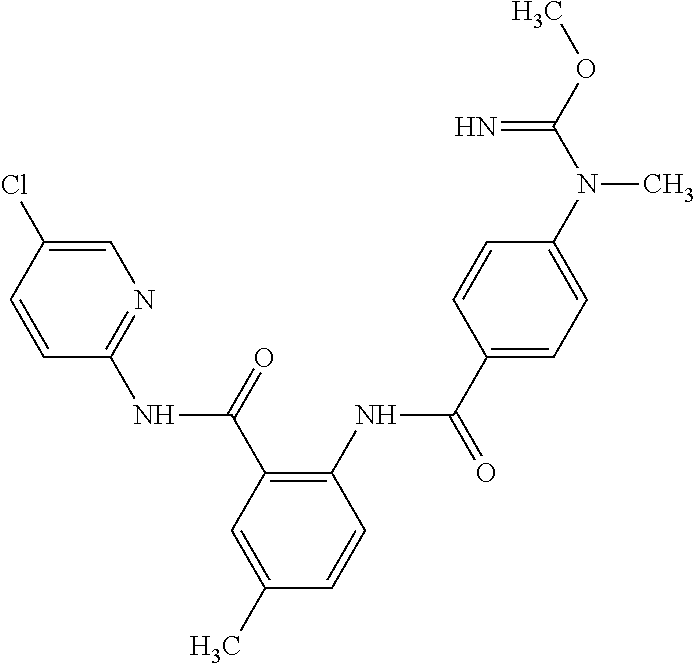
C1(NC(C2=CC=C(N(C(OC)=N)C)C=C2)=O)=C(C(=O)NC2=NC=C(Cl)C=C2)C=C(C)C=C1
